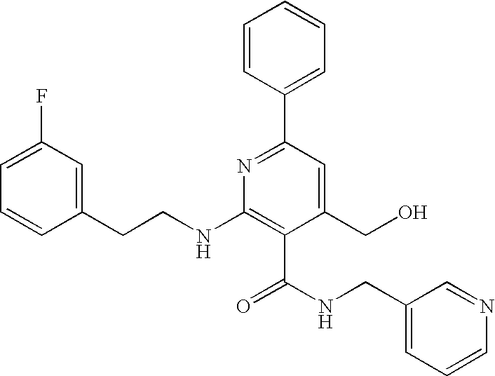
C1=CC(CCNC2=C(C(NCC3=CC=CN=C3)=O)C(CO)=CC(C3=CC=CC=C3)=N2)=CC(F)=C1
